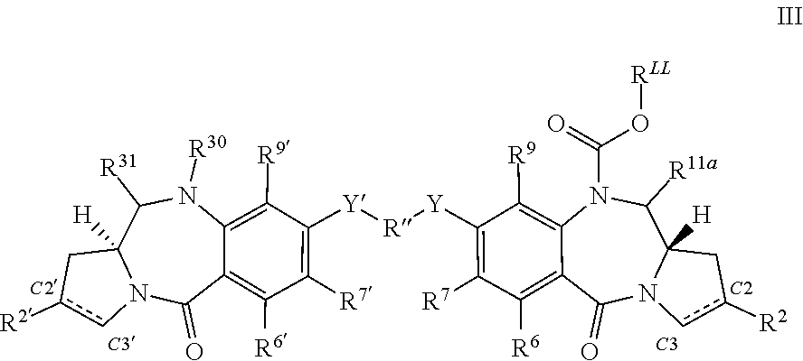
c1([R2])cN2C([H])(C1)C([R11a])N(C(=O)O[RLL])C1=C([R9])C([Y][R][Y]C3=C([R7])C([R6])=C4C(=O)N5C([H])(Cc([R2])c5)C([R31])N([R30])C4=C3[R9])=C([R7])C([R6])=C1C2=O.[C2].[C3]
